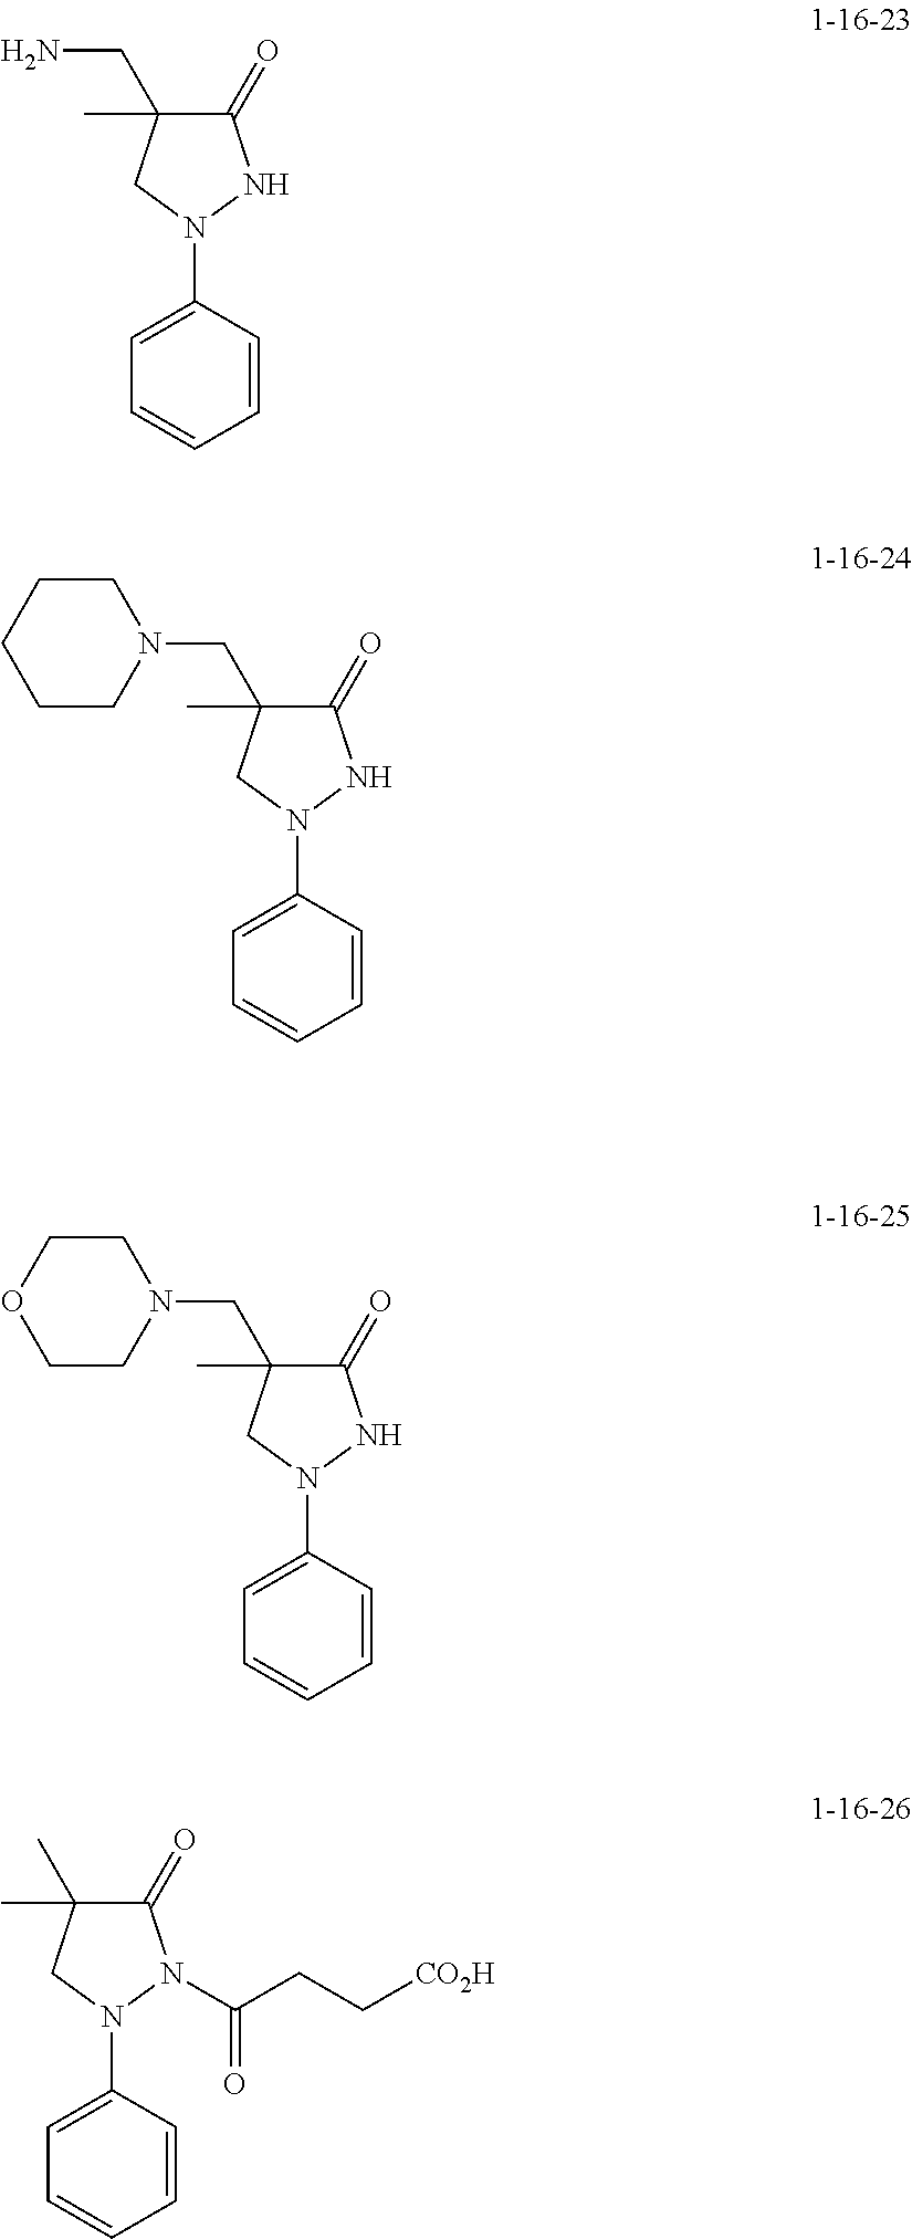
C1(=O)C(CN)(C)CN(C2=CC=CC=C2)N1.C1(=O)C(CN2CCCCC2)(C)CN(C2=CC=CC=C2)N1.C1(=O)C(CN2CCOCC2)(C)CN(C2=CC=CC=C2)N1.C1(=O)C(C)(C)CN(C2=CC=CC=C2)N1C(CC[CO2H])=O
